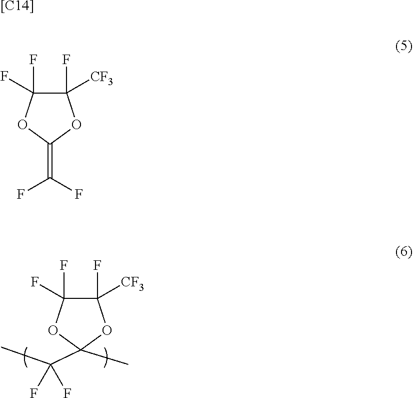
C1([CF3])(F)C(F)(F)OC(C(C)(F)F)(C)O1.[[C14]].C1([CF3])(F)C(F)(F)OC(=C(F)F)O1
